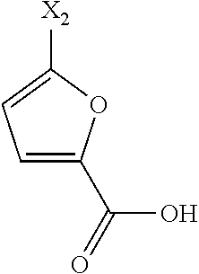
C1=C(C(=O)O)OC([X2])=C1
